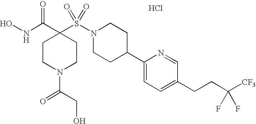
Cl.ONC(C1(S(N2CCC(C3=CC=C(CCC([CF3])(F)F)C=N3)CC2)(=O)=O)CCN(C(CO)=O)CC1)=O
